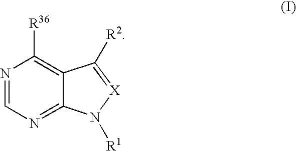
N1=CN=C2C(=C1[R36])C([R2])=[X]N2[R1]
